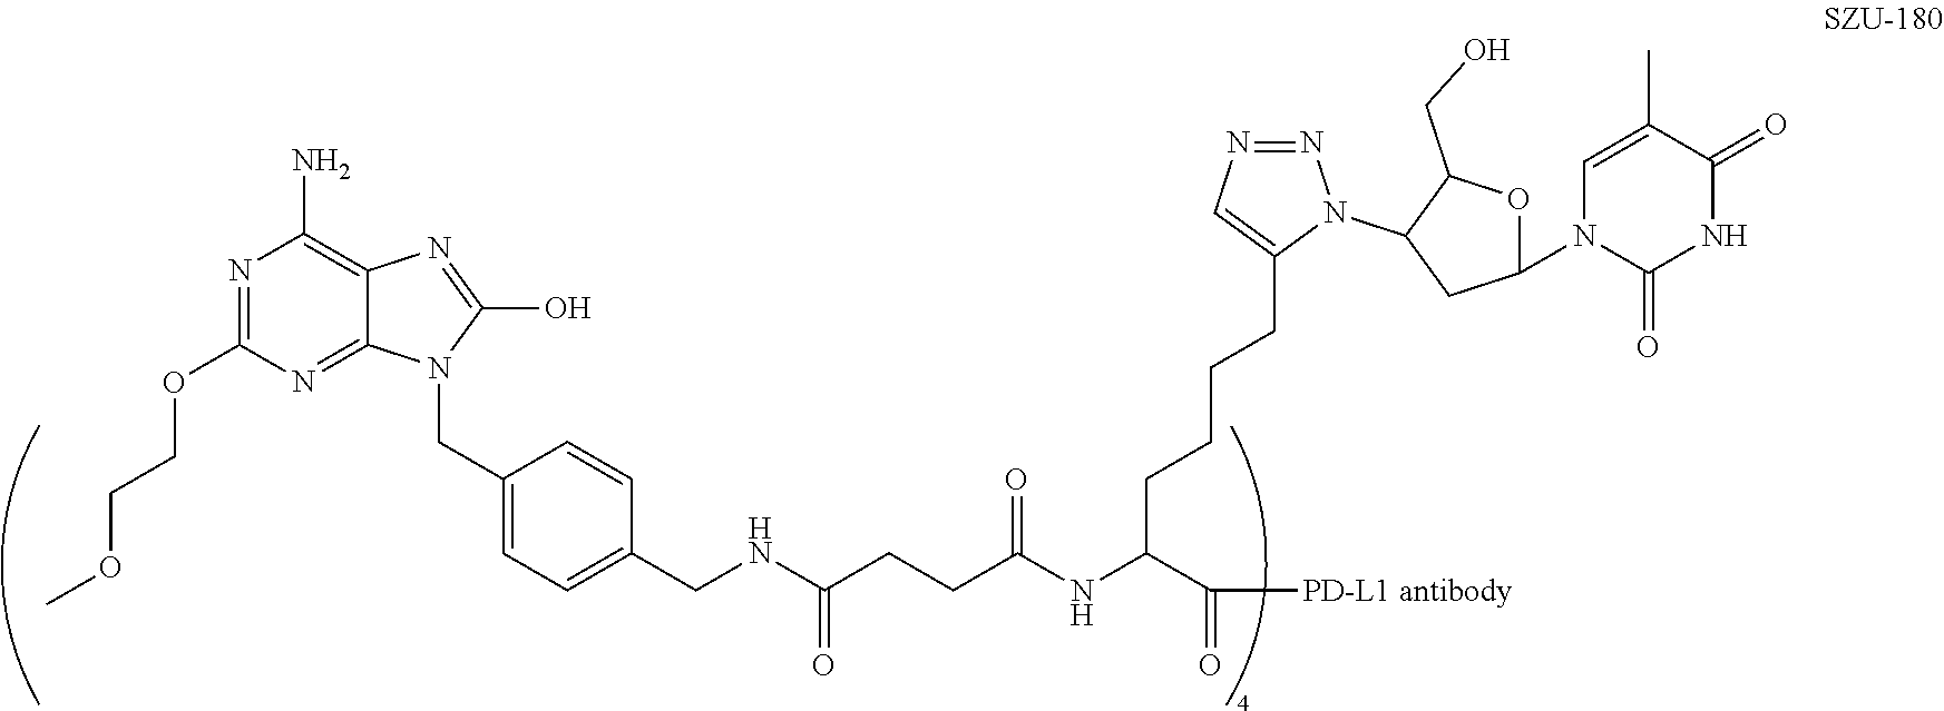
N1=C(OCCOC)N=C2C(=C1N)N=C(O)N2CC1=CC=C(CNC(CCC(NC(C(=O)[PD-L1 antibody])CCCCC2=CN=NN2C2C(CO)OC(N3C(=O)NC(=O)C(C)=C3)C2)=O)=O)C=C1
